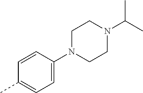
C1=CC(N2CCN(C(C)C)CC2)=CC=C1C
